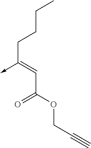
C(C(OCC#C)=O)=C(CCCC)->C
